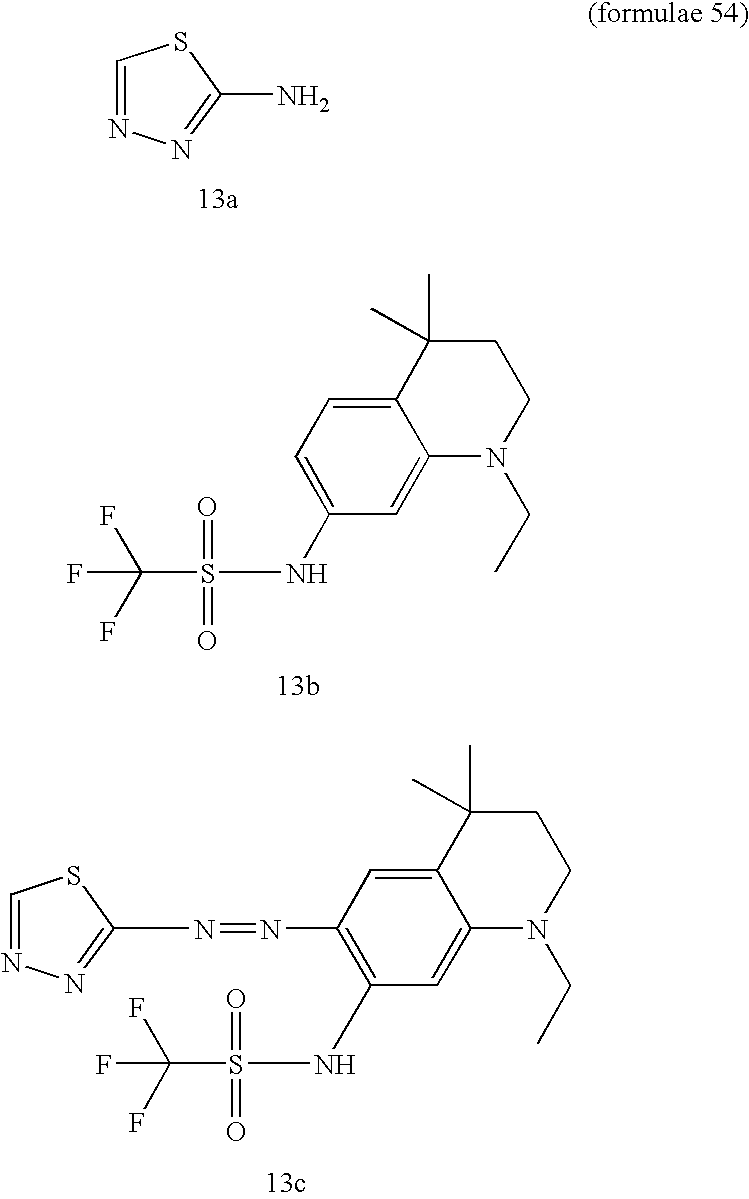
C1=NN=C(N)S1.C12=CC=C(NS(C(F)(F)F)(=O)=O)C=C1N(CC)CCC2(C)C.C12=CC(N=NC3=NN=CS3)=C(NS(C(F)(F)F)(=O)=O)C=C1N(CC)CCC2(C)C
